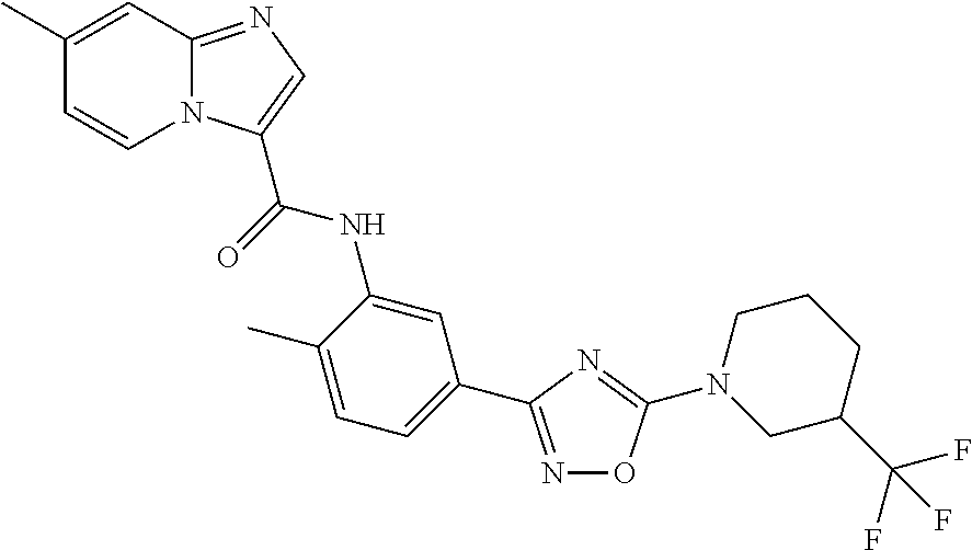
C1(C)=CC2=NC=C(C(=O)NC3=CC(C4=NOC(N5CC(C(F)(F)F)CCC5)=N4)=CC=C3C)N2C=C1
